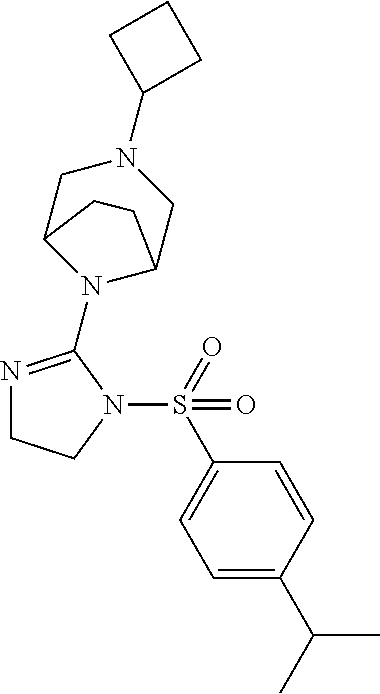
C1=C(C(C)C)C=CC(S(N2CCN=C2N2C3CN(C4CCC4)CC2CC3)(=O)=O)=C1
